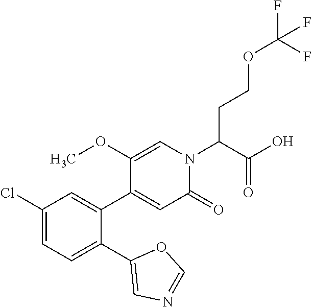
C1(Cl)=CC=C(C2=CN=CO2)C(C2=CC(=O)N(C(CCOC(F)(F)F)C(O)=O)C=C2OC)=C1
